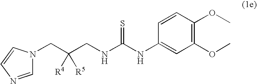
C(NC(NC1=CC(OC)=C(OC)C=C1)=S)C(CN1C=NC=C1)([R4])[R5]
